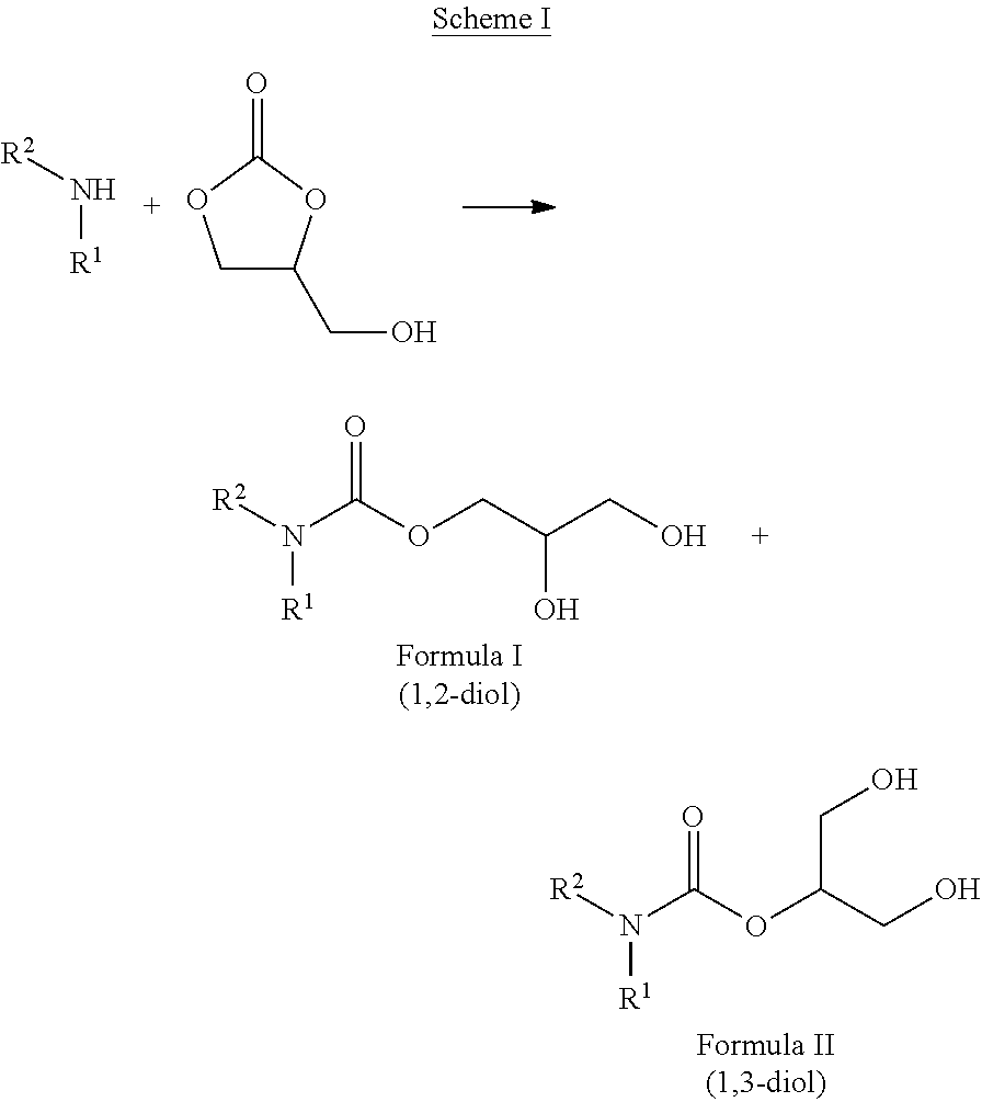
[R1]N[R2].C1C(CO)OC(=O)O1.[R1]N([R2])C(OCC(CO)O)=O.[R1]N([R2])C(OC(CO)CO)=O
